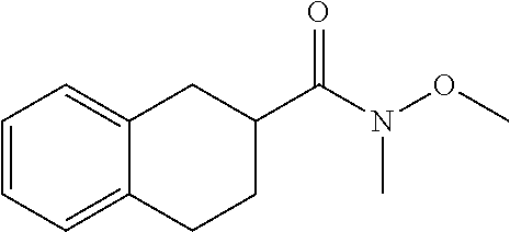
C1=CC=C2C(=C1)CC(C(N(OC)C)=O)CC2
